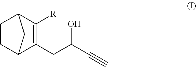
C1CC2C(CC(C#C)O)=C([R])C1C2
